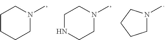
C1N(C)CCCC1.C1N(C)CCNC1.C1N(C)CCC1
